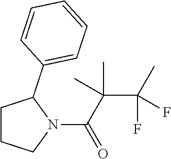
C1CCN(C(C(C)(C(F)(F)C)C)=O)C1C1=CC=CC=C1
